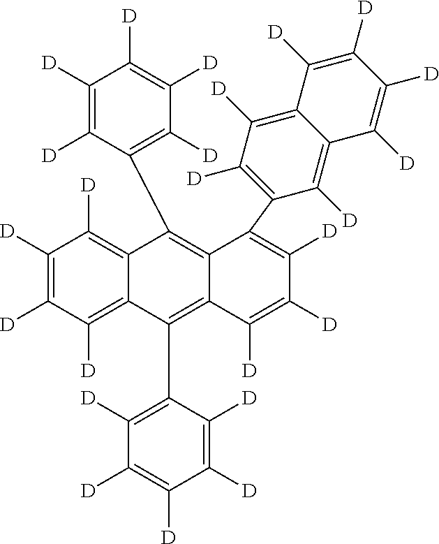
C1([D])=C([D])C([D])=C([D])C([D])=C1C1=C2C(=C(C3=C([D])C([D])=C([D])C([D])=C3[D])C3=C([D])C([D])=C([D])C([D])=C31)C([D])=C([D])C([D])=C2C1=C([D])C([D])=C2C(=C1[D])C([D])=C([D])C([D])=C2[D]
